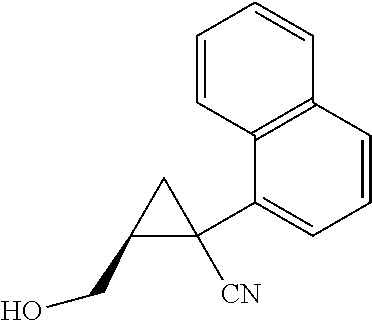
C1(CO)C(C2=CC=CC3=C2C=CC=C3)([CN])C1
